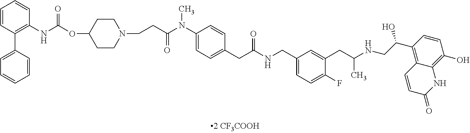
C1=CC(C2=CC=CC=C2)=C(NC(=O)OC2CCN(CCC(N(C3=CC=C(CC(NCC4=CC=C(F)C(CC(NCC(C5=C6C(=C(O)C=C5)NC(=O)C=C6)O)C)=C4)=O)C=C3)C)=O)CC2)C=C1
